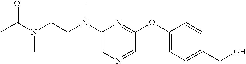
CC(N(C)CCN(C)C1=CN=CC(OC2=CC=C(CO)C=C2)=N1)=O
